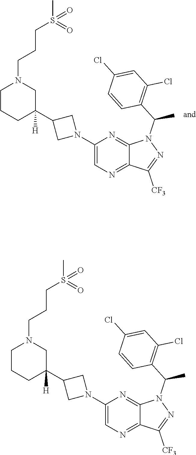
C1(N2CC(C3([H])CN(CCCS(C)(=O)=O)CCC3)C2)=CN=C2C(=N1)N(C(C1=C(Cl)C=C(Cl)C=C1)C)N=C2[CF3].C1(N2CC(C3([H])CN(CCCS(C)(=O)=O)CCC3)C2)=CN=C2C(=N1)N(C(C1=C(Cl)C=C(Cl)C=C1)C)N=C2[CF3]
